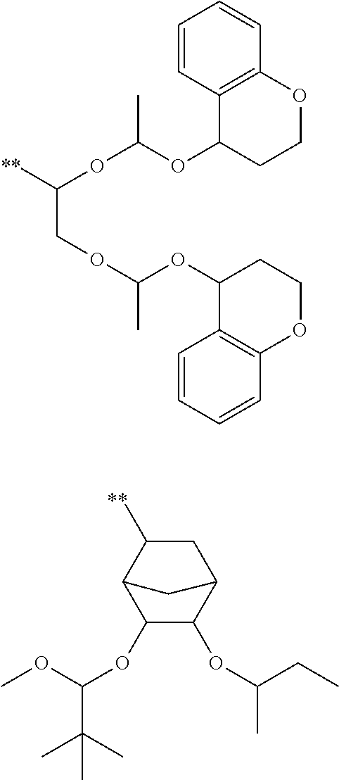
C1(OC(OC([**])COC(OC2C3=C(OCC2)C=CC=C3)C)C)CCOC2=C1C=CC=C2.C1C([**])C2C(OC(OC)C(C)(C)C)C(OC(CC)C)C1C2
